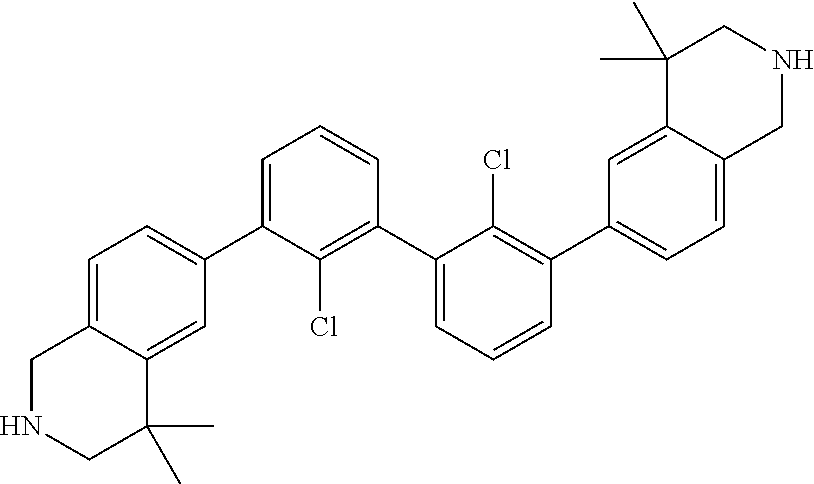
C1=C(C2=CC=C3C(=C2)C(C)(C)CNC3)C(Cl)=C(C2=CC=CC(C3=CC=C4C(=C3)C(C)(C)CNC4)=C2Cl)C=C1
